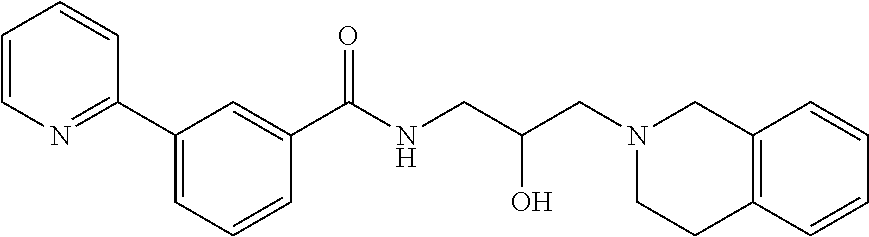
C1=CC=C(C2=NC=CC=C2)C=C1C(NCC(CN1CC2=C(CC1)C=CC=C2)O)=O
